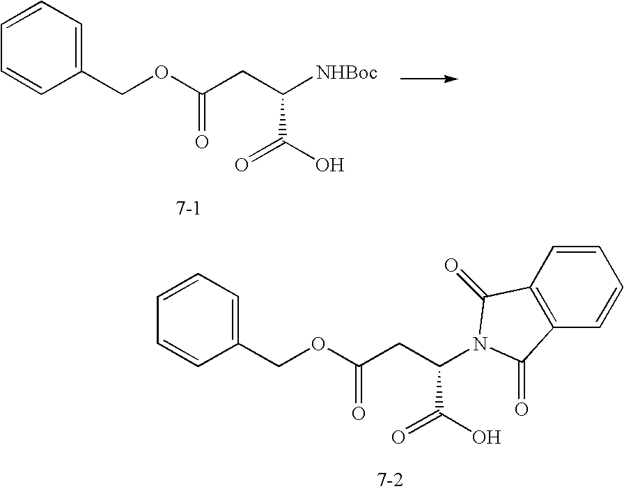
C1(COC(CC([NHBoc])C(O)=O)=O)=CC=CC=C1.C1(COC(CC(C(O)=O)N2C(=O)C3=C(C=CC=C3)C2=O)=O)=CC=CC=C1
